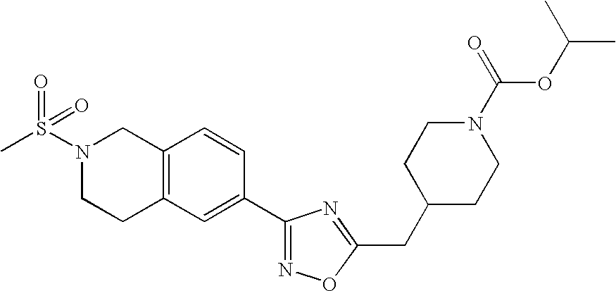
C12=C(C=C(C3=NOC(CC4CCN(C(OC(C)C)=O)CC4)=N3)C=C1)CCN(S(C)(=O)=O)C2
